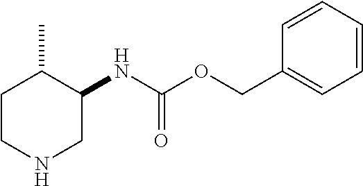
C1CNCC(NC(OCC2=CC=CC=C2)=O)C1C
